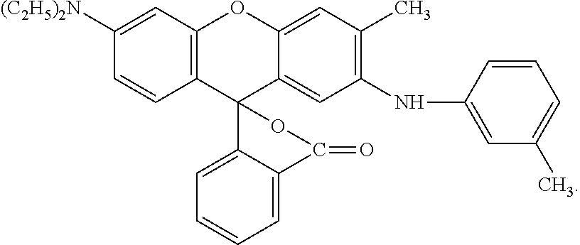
C12=C(C=C([(C2H5)2N])C=C1)OC1=CC(C)=C(NC3=CC(C)=CC=C3)C=C1C21C2=CC=CC=C2C(=O)O1
